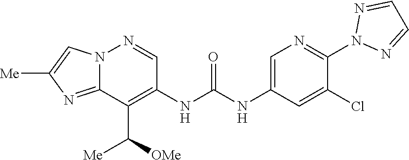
C1(NC(NC2=C(C([OMe])[Me])C3=NC([Me])=CN3N=C2)=O)=CN=C(N2N=CC=N2)C(Cl)=C1
